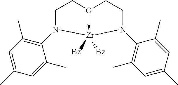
C1CO2->[Zr]([Bz])([Bz])(N1C1=C(C)C=C(C)C=C1C)N(C1=C(C)C=C(C)C=C1C)CC2
